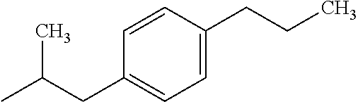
C1=C(CCC)C=CC(CC(C)C)=C1
